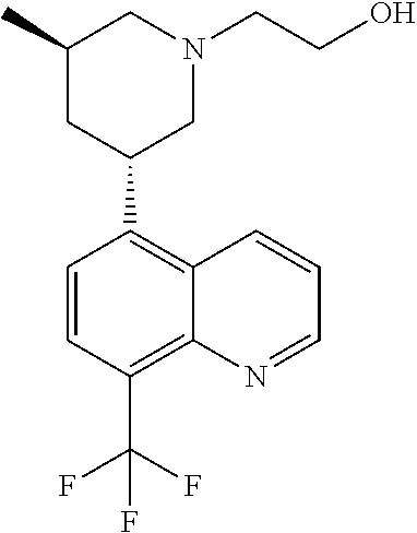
C1(C2CN(CCO)CC(C)C2)=C2C(=C(C(F)(F)F)C=C1)N=CC=C2
